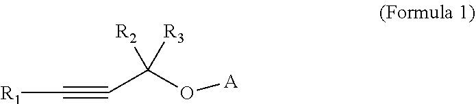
[R1]C#CC(O[A])([R2])[R3]
